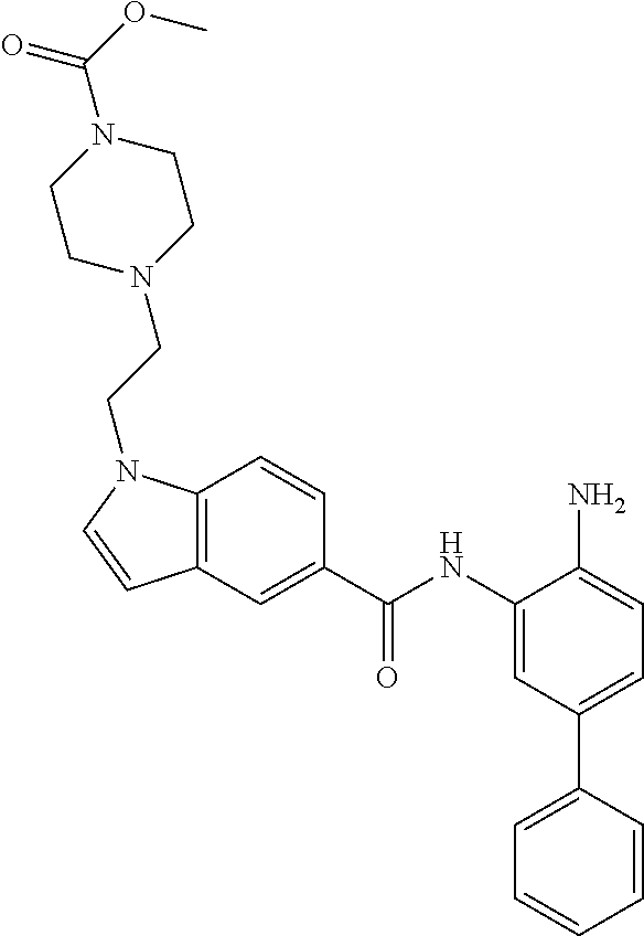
C12=C(C=CC(C(NC3=CC(C4=CC=CC=C4)=CC=C3N)=O)=C1)N(CCN1CCN(C(=O)OC)CC1)C=C2
